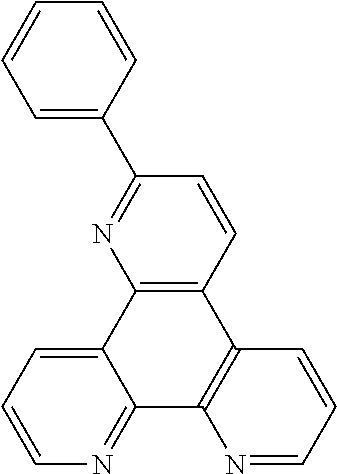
C1=CC=C(C2=NC3=C(C=C2)C2=C(C4=NC=CC=C34)N=CC=C2)C=C1
